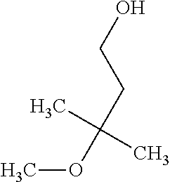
COC(CCO)(C)C
